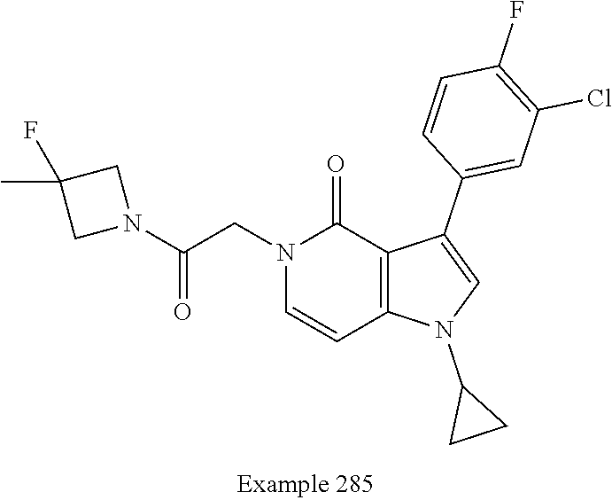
N1(CC(N2CC(C)(F)C2)=O)C=CC2=C(C1=O)C(C1=CC(Cl)=C(F)C=C1)=CN2C1CC1
